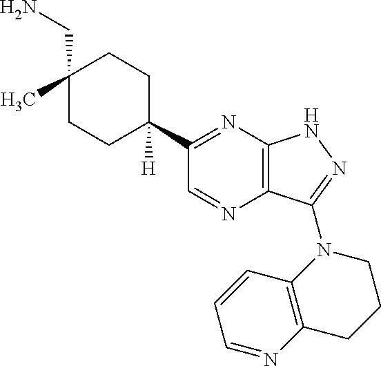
C1(C)(CN)CCC(C2=NC3=C(N=C2)C(N2CCCC4=C2C=CC=N4)=NN3)([H])CC1
